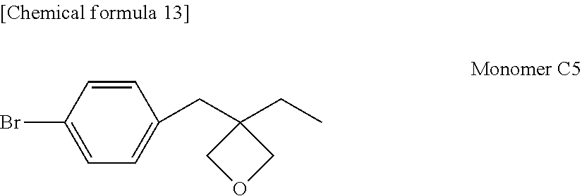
C1(CC2(CC)COC2)=CC=C(Br)C=C1
